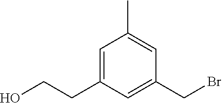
C1=C(CCO)C=C(CBr)C=C1C
